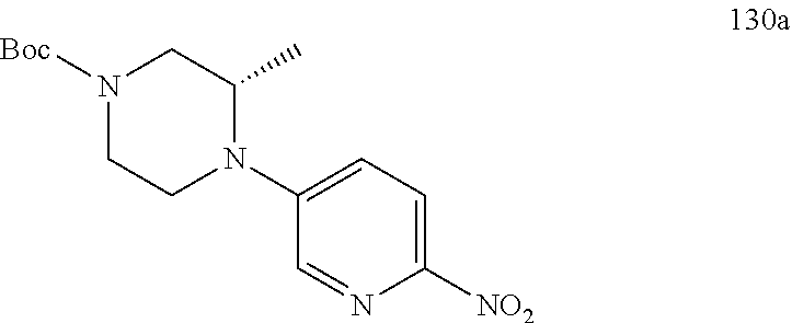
C1=C(N2C(C)CN([Boc])CC2)C=NC([NO2])=C1
